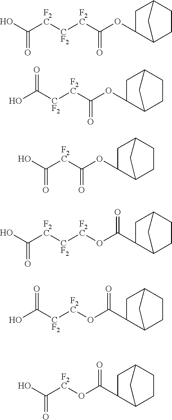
OC([F2C][CF2][F2C]C(OC1CC2CCC1C2)=O)=O.OC([CF2][F2C]C(OC1CC2CCC1C2)=O)=O.OC([F2C]C(OC1CC2CCC1C2)=O)=O.OC([F2C][CF2][F2C]OC(C1CC2CCC1C2)=O)=O.OC([CF2][F2C]OC(C1CC2CCC1C2)=O)=O.OC([F2C]OC(C1CC2CCC1C2)=O)=O
